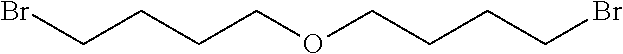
BrCCCCOCCCCBr
